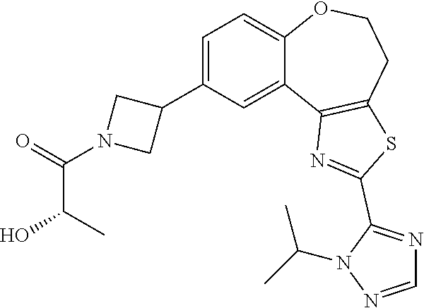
C1=C(C2CN(C(=O)C(C)O)C2)C=C2C(=C1)OCCC1=C2N=C(C2=NC=NN2C(C)C)S1
